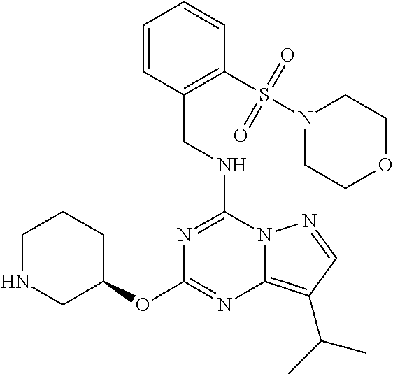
C(NC1=NC(OC2CCCNC2)=NC2=C(C(C)C)C=NN12)C1=C(S(N2CCOCC2)(=O)=O)C=CC=C1
